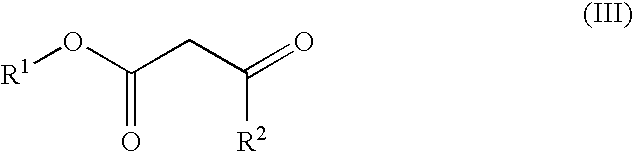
C(=O)(O[R1])CC(=O)[R2]
